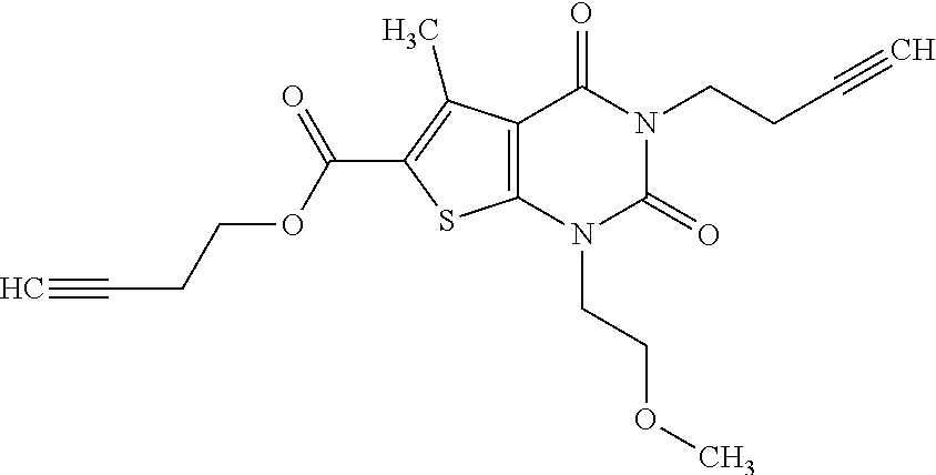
C12=C(N(CCOC)C(=O)N(CCC#C)C1=O)SC(C(OCCC#C)=O)=C2C
